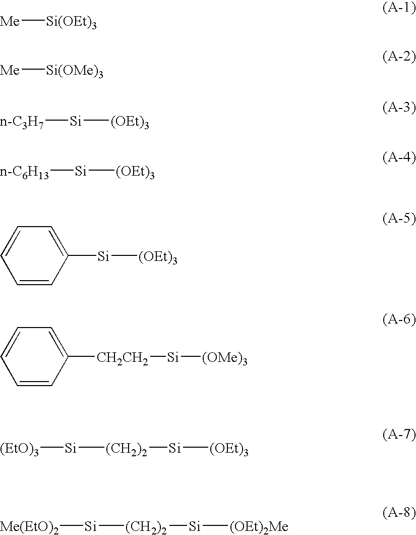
[Me][Si(OEt)3].[Me][Si(OMe)3].[n-C3H7][Si][(OEt)3].[n-C6H13][Si][(OEt)3].C1=CC=CC([Si][(OEt)3])=C1.C1=CC=CC([CH2CH2][Si][(OMe)3])=C1.[Si]([(EtO)3])[(CH2)2][Si][(OEt)3].[Si]([Me(EtO)2])[(CH2)2][Si][(OEt)2Me]
